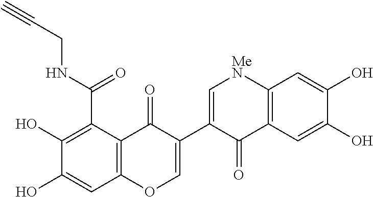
C1(O)=C(C(NCC#C)=O)C2=C(C=C1O)OC=C(C1=C[MeN]C3=C(C=C(O)C(O)=C3)C1=O)C2=O
